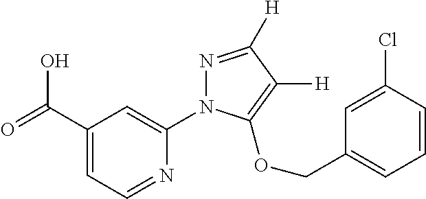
C1(C(=O)O)=CC=NC(N2N=C([H])C([H])=C2OCC2=CC=CC(Cl)=C2)=C1
